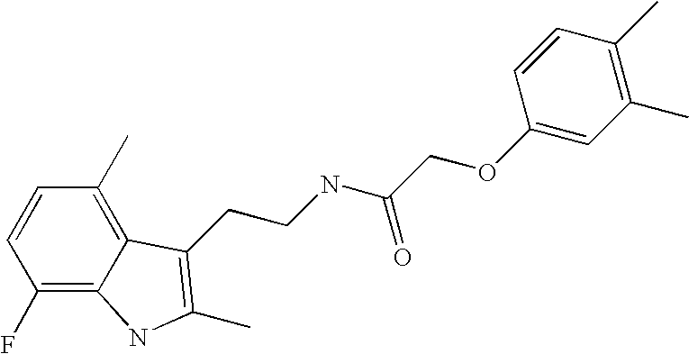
C1(F)=C2C(=C(C)C=C1)C(CCNC(COC1=CC(C)=C(C)C=C1)=O)=C(C)N2
